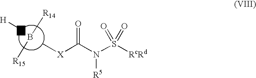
N[H].B([R14])[R15].C[X]C(=O)N(S([RcRd])(=O)=O)[R5]
